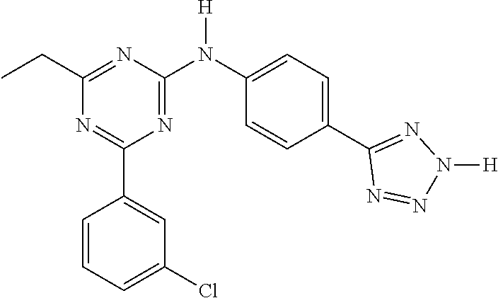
C1(C2=CC(Cl)=CC=C2)=NC(CC)=NC(N(C2=CC=C(C3=NN([H])N=N3)C=C2)[H])=N1
